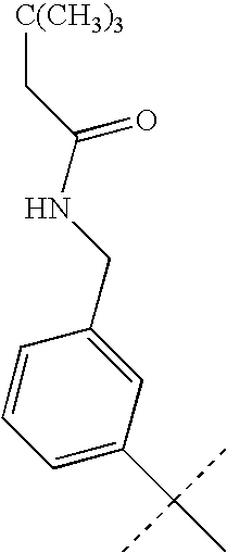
C1=CC=C(C(C)(C)C)C=C1CNC(=O)C[C(CH3)3]
